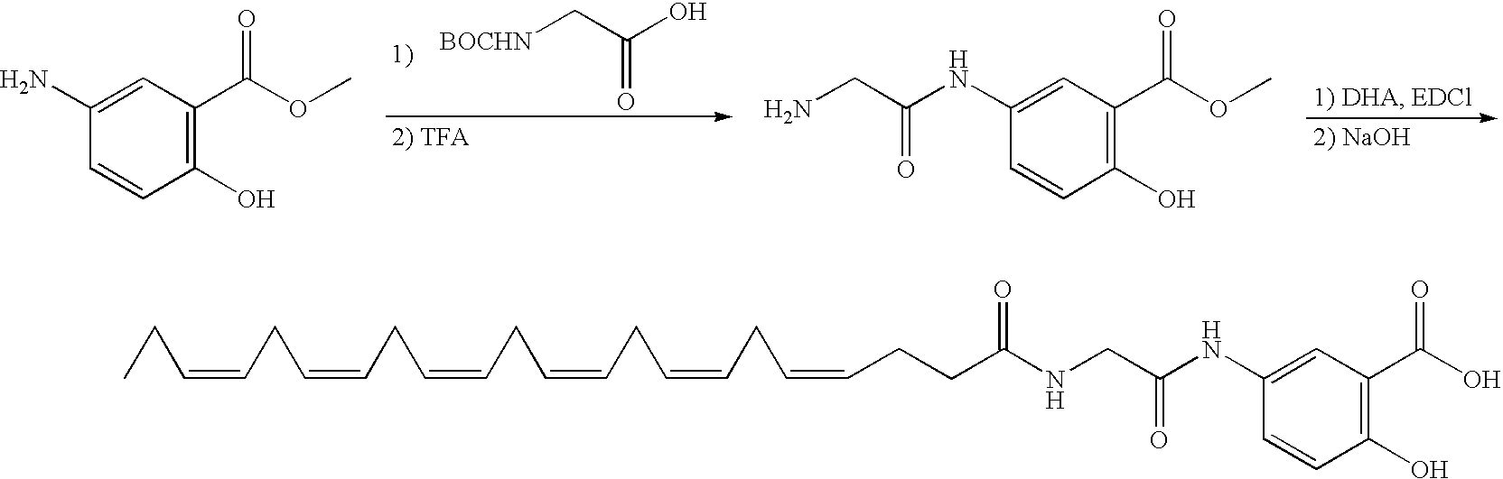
C1=CC(O)=C(C(OC)=O)C=C1N.[BOCHN]CC(O)=O.C1=CC(O)=C(C(OC)=O)C=C1NC(CN)=O.C(CC=CCC=CCC)=CCC=CCC=CCC=CCCC(NCC(NC1=CC(C(O)=O)=C(O)C=C1)=O)=O
